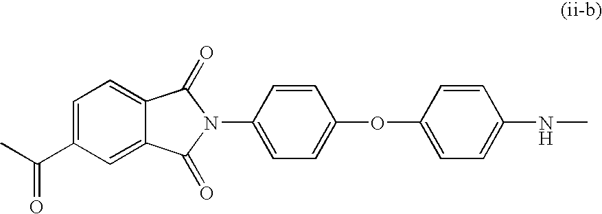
C1=C(C(C)=O)C=C2C(=C1)C(=O)N(C1=CC=C(OC3=CC=C(NC)C=C3)C=C1)C2=O
